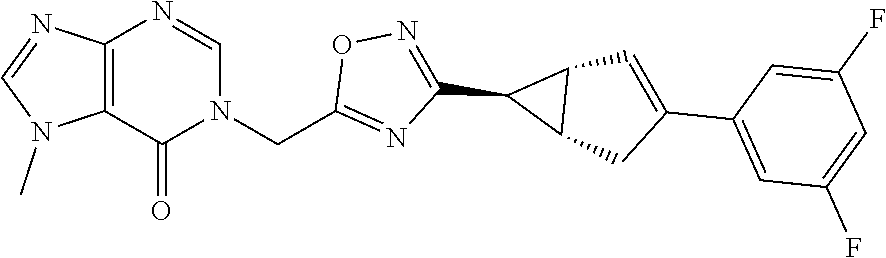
C12=C(N=CN(CC3=NC(C4C5C4C=C(C4=CC(F)=CC(F)=C4)C5)=NO3)C1=O)N=CN2C
